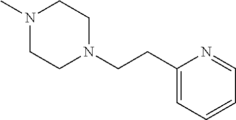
N1(C)CCN(CCC2=CC=CC=N2)CC1
